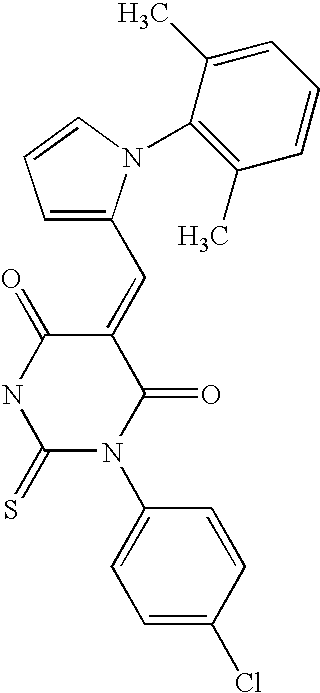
C1=CC=C(C=C2C(=O)NC(=S)N(C3=CC=C(Cl)C=C3)C2=O)N1C1=C(C)C=CC=C1C
